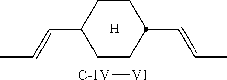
C1CC(C=CC)CCC1C=CC.[H].[C-1V][V1]
